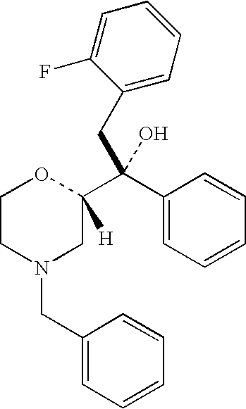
C1CN(CC2=CC=CC=C2)CC(C(CC2=CC=CC=C2F)(C2=CC=CC=C2)O)([H])O1
